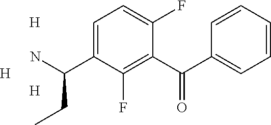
C1(C(C2=CC=CC=C2)=O)=C(F)C(C(N)CC)=CC=C1F.[H].[H].[H]
